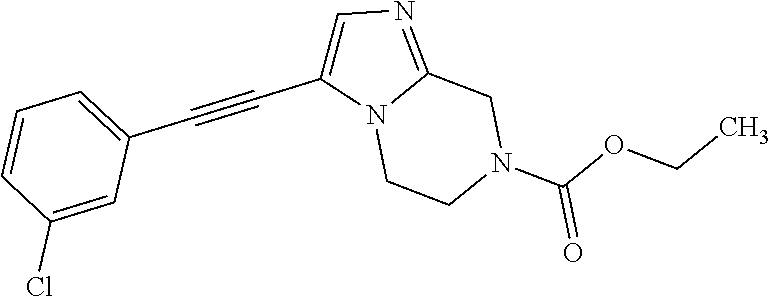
N12CCN(C(OCC)=O)CC1=NC=C2C#CC1=CC=CC(Cl)=C1
